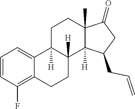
C1=CC(F)=C2C(=C1)C1([H])C([H])(CC2)C2([H])C(C)(CC1)C(=O)CC2CC=C
